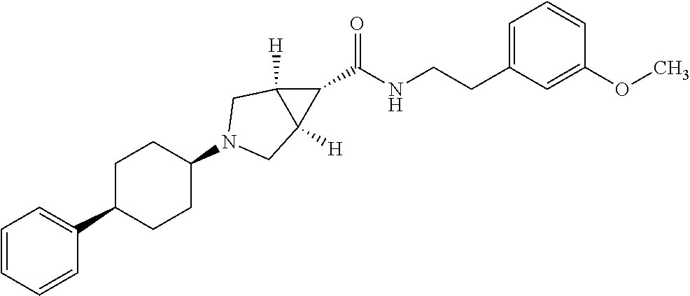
C1=CC=CC(C2CCC(N3CC4([H])C(C(NCCC5=CC=CC(OC)=C5)=O)C4([H])C3)CC2)=C1
